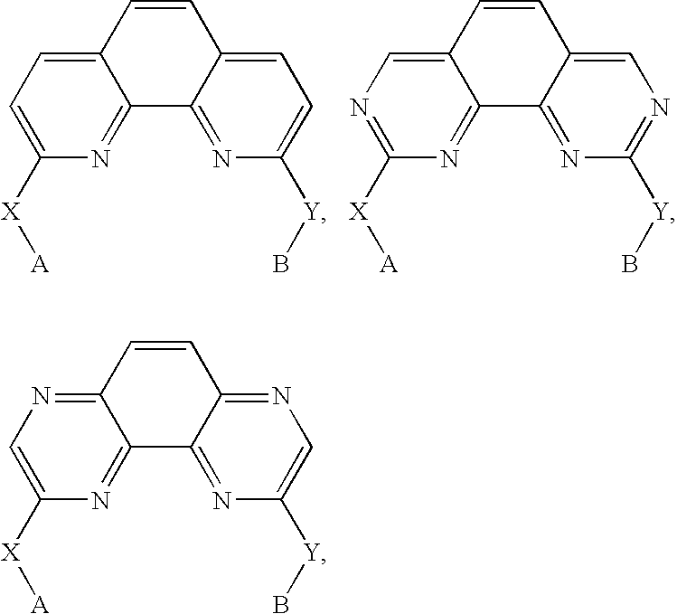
C12=NC=C([X][A])N=C1C1=NC([Y]B)=CN=C1C=C2.C12=CC=C([X][A])N=C1C1=NC([Y]B)=CC=C1C=C2.C12=CN=C([X][A])N=C1C1=NC([Y]B)=NC=C1C=C2
